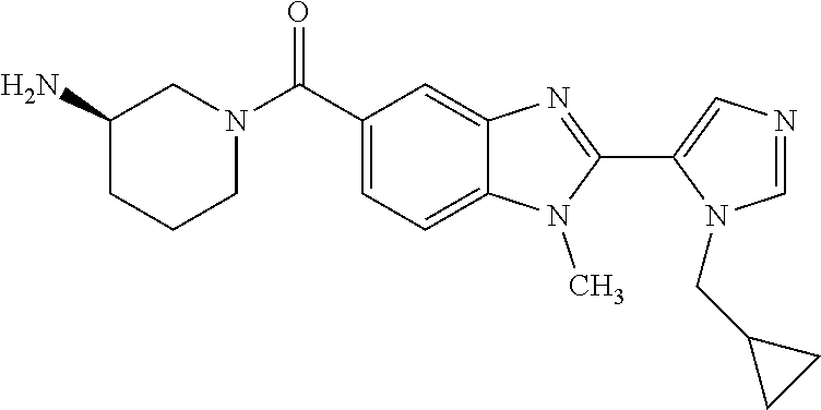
N1=CN(CC2CC2)C(C2=NC3=CC(C(N4CCCC(N)C4)=O)=CC=C3N2C)=C1
